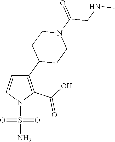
C1(C2CCN(C(=O)CNC)CC2)=C(C(O)=O)N(S(N)(=O)=O)C=C1
